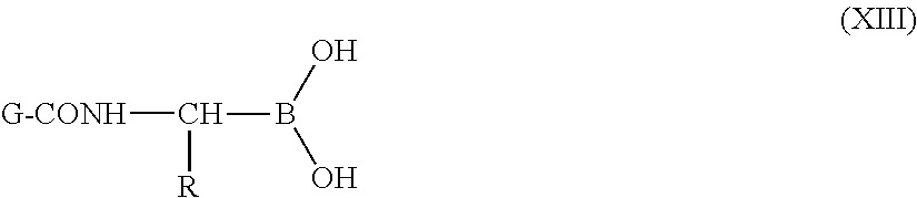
[G-CONH]C([R])B(O)O
